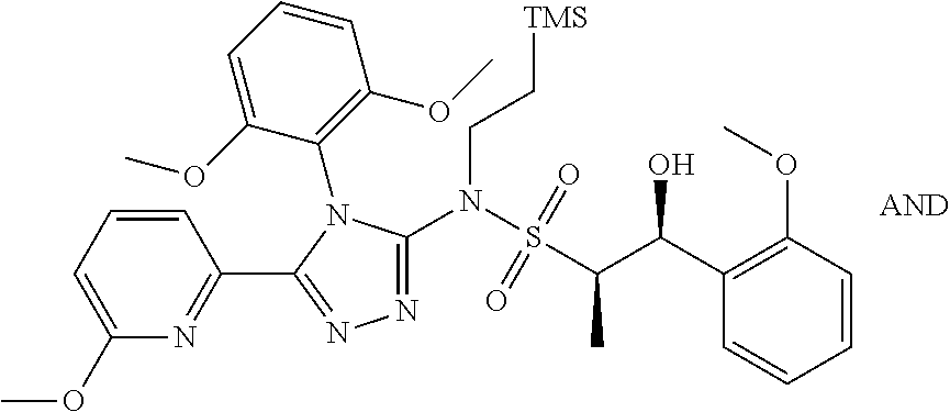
C1=CC=C(OC)N=C1C1=NN=C(N(S(C(C(C2=C(OC)C=CC=C2)O)C)(=O)=O)CC[TMS])N1C1=C(OC)C=CC=C1OC
